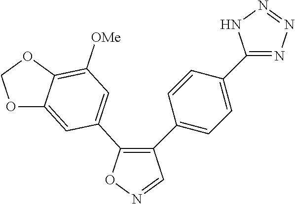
C1(C2=CC=C(C3=NN=NN3)C=C2)=C(C2=CC([OMe])=C3C(=C2)OCO3)ON=C1
